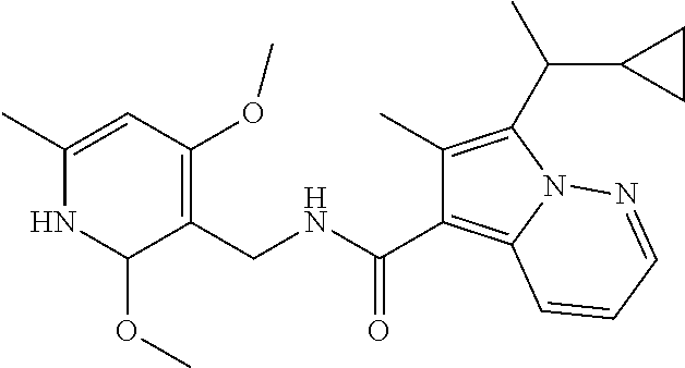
C1(C)=CC(OC)=C(CNC(C2=C3N(C(C(C)C4CC4)=C2C)N=CC=C3)=O)C(OC)N1
